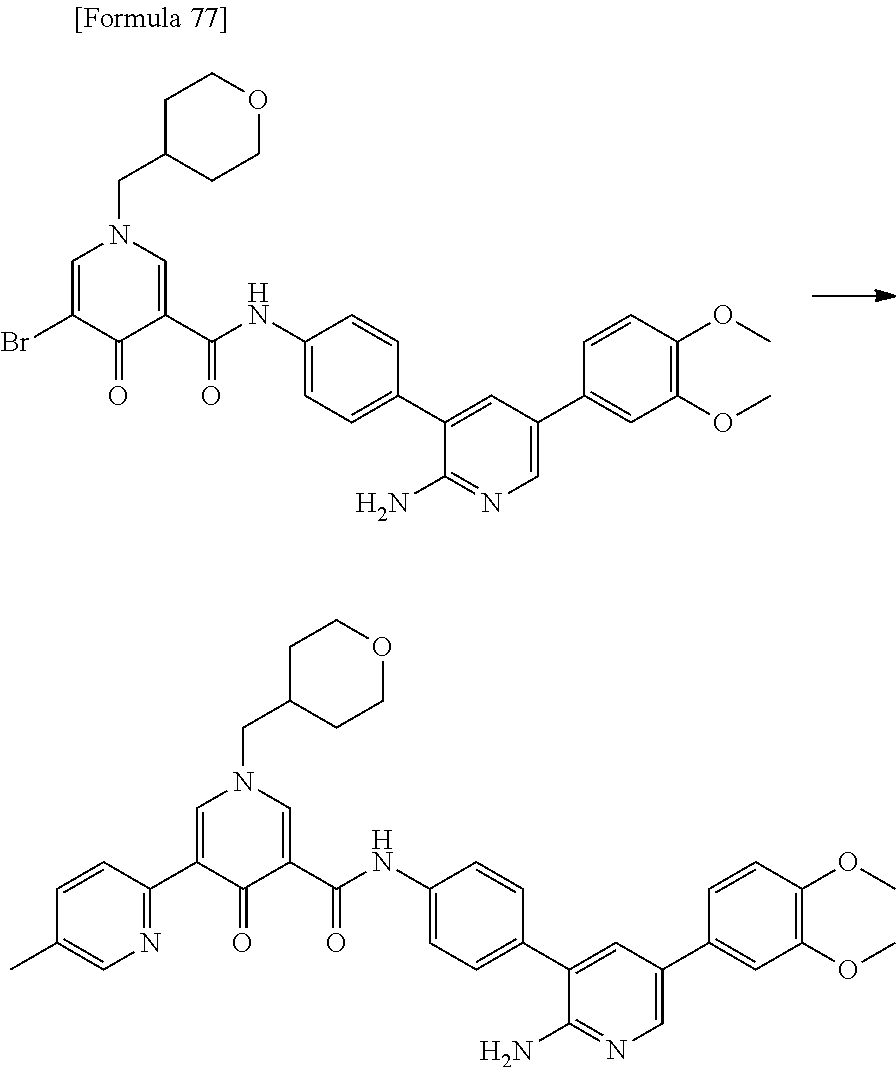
BrC1=CN(CC2CCOCC2)C=C(C(NC2=CC=C(C3=CC(C4=CC(OC)=C(OC)C=C4)=CN=C3N)C=C2)=O)C1=O.C1(C)=CN=C(C2=CN(CC3CCOCC3)C=C(C(NC3=CC=C(C4=CC(C5=CC(OC)=C(OC)C=C5)=CN=C4N)C=C3)=O)C2=O)C=C1
